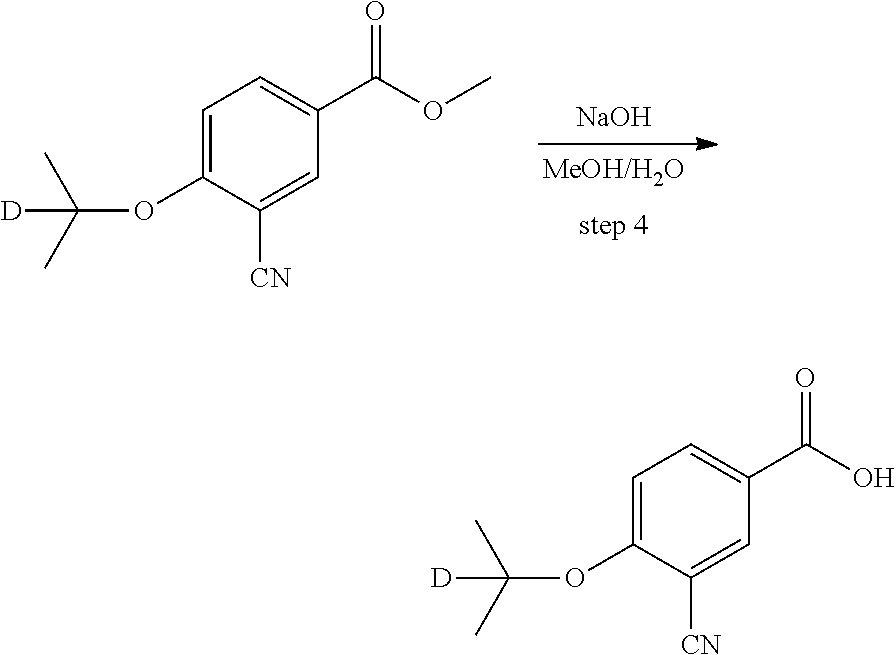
[NaOH].C1=C(OC(C)(C)[D])C([CN])=CC(C(OC)=O)=C1.C1=C(OC(C)(C)[D])C([CN])=CC(C(O)=O)=C1
